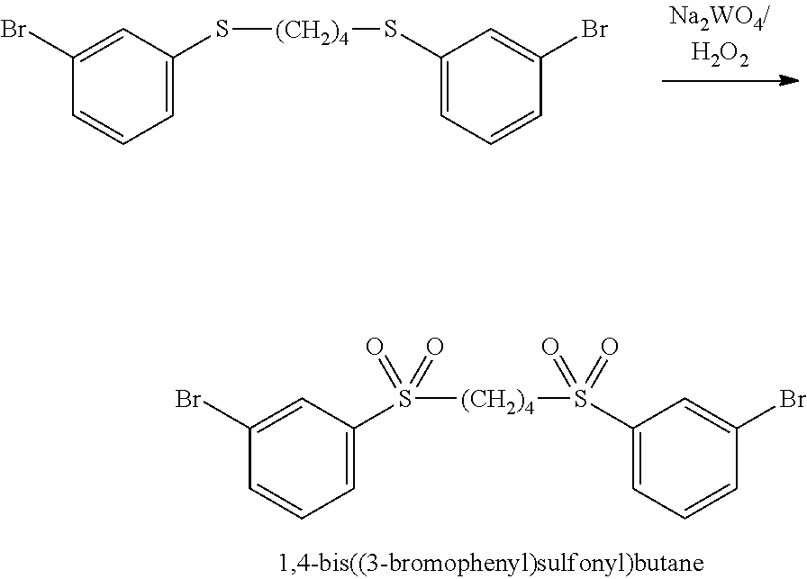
C1=C(Br)C=CC=C1S[(CH2)4]SC1=CC=CC(Br)=C1.C1=C(Br)C=CC=C1S([(CH2)4]S(C1=CC=CC(Br)=C1)(=O)=O)(=O)=O
